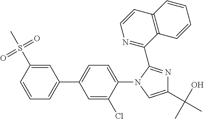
C1(C2=CC=CC(S(C)(=O)=O)=C2)=CC=C(N2C=C(C(O)(C)C)N=C2C2=NC=CC3=C2C=CC=C3)C(Cl)=C1
